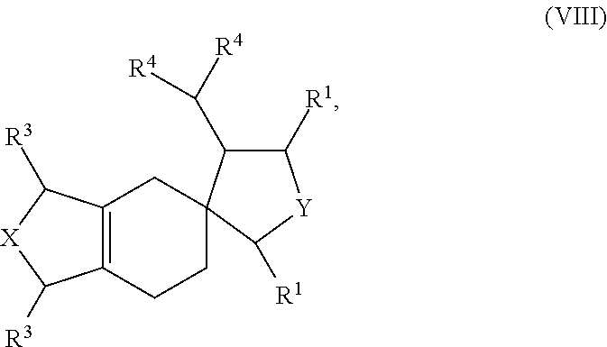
C12=C(C([R3])[X]C1[R3])CC1(C(C([R4])[R4])C([R1])[Y]C1[R1])CC2
